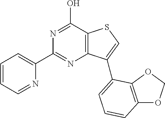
C12=C(OCO1)C(C1=CSC3=C1N=C(C1=CC=CC=N1)N=C3O)=CC=C2
